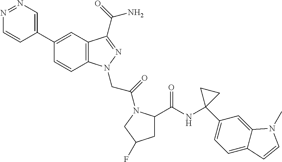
N1=NC=C(C2=CC3=C(C=C2)N(CC(=O)N2C(C(NC4(C5=CC=C6C(=C5)N(C)C=C6)CC4)=O)CC(F)C2)N=C3C(=O)N)C=C1
